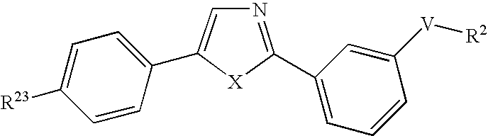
[X]1C(C2=CC=CC([V][R2])=C2)=NC=C1C1=CC=C([R23])C=C1
